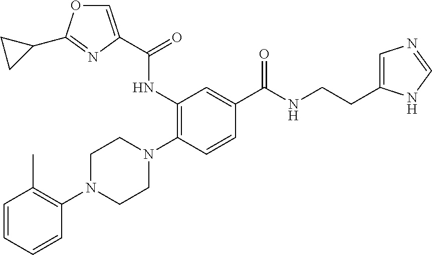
C1=CC=CC(N2CCN(C3=C(NC(=O)C4=COC(C5CC5)=N4)C=C(C(NCCC4=CN=CN4)=O)C=C3)CC2)=C1C
